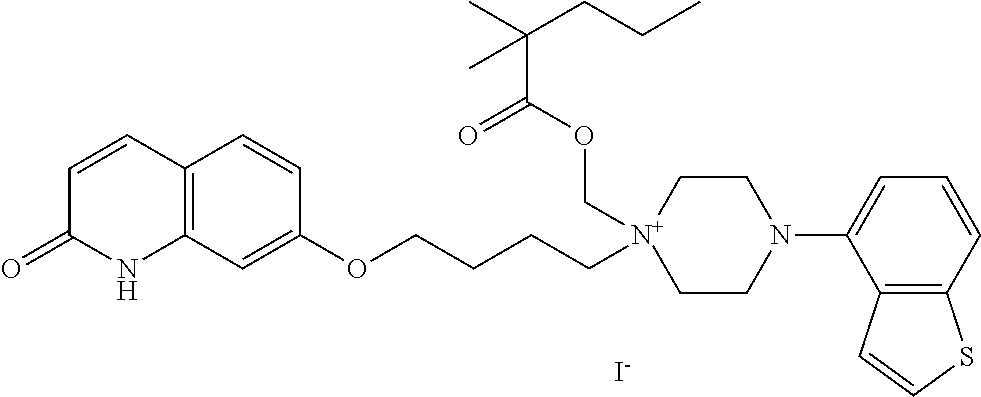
C12=C(C=C(OCCCC[N+]3(COC(C(C)(CCC)C)=O)CCN(C4=CC=CC5=C4C=CS5)CC3)C=C1)NC(=O)C=C2.[I-]
